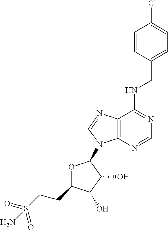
N(C1=NC=NC2=C1N=CN2C1OC(CCS(=O)(=O)N)C(O)C1O)CC1=CC=C(Cl)C=C1
